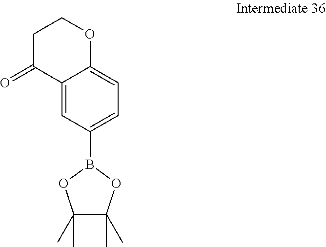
C12=CC(B3OC(C)(C)C(C)(C)O3)=CC=C1OCCC2=O
